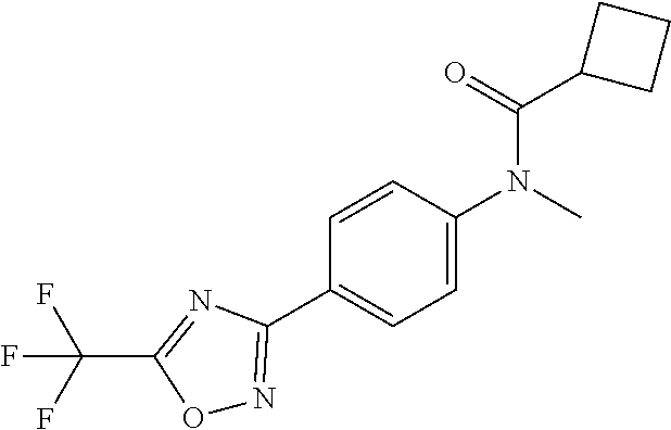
C1=CC(N(C)C(C2CCC2)=O)=CC=C1C1=NOC(C(F)(F)F)=N1
